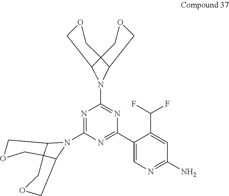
N1=C(N2C3COCC34C2COC4)N=C(C2=CN=C(N)C=C2C(F)F)N=C1N1C2COCC23C1COC3
